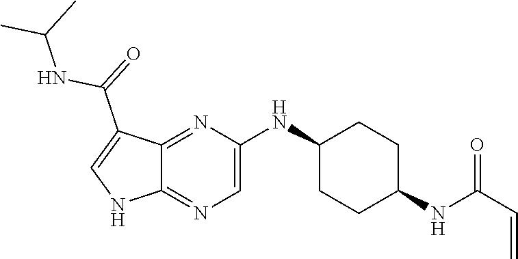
C(C=C)(=O)NC1CCC(NC2=CN=C3C(=N2)C(C(NC(C)C)=O)=CN3)CC1
